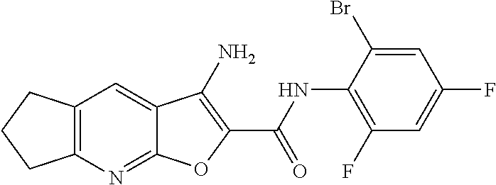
C12=C(N=C3C(=C1)C(N)=C(C(NC1=C(F)C=C(F)C=C1Br)=O)O3)CCC2
